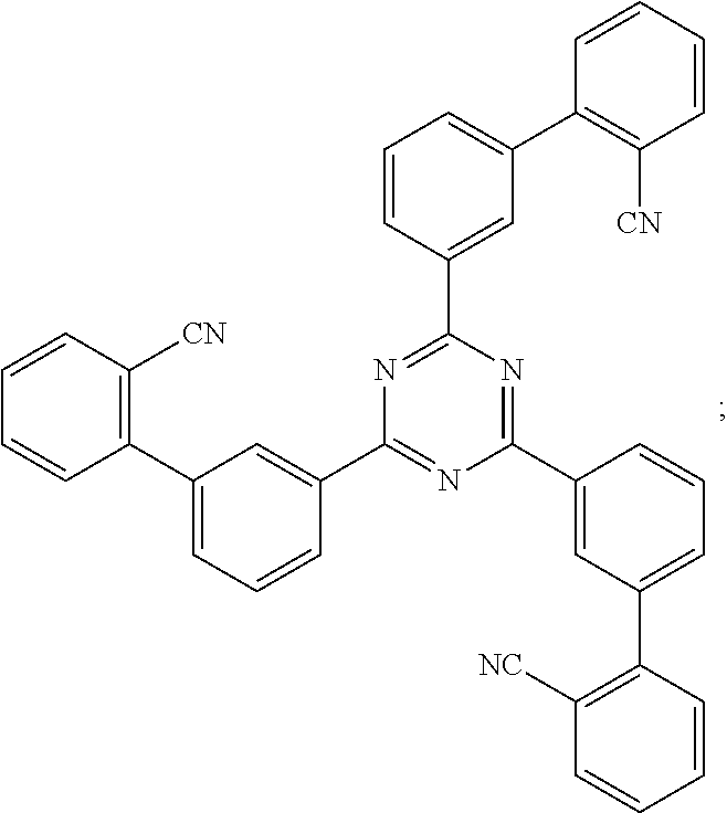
C1(C2=CC(C3=C([CN])C=CC=C3)=CC=C2)=NC(C2=CC(C3=C([NC])C=CC=C3)=CC=C2)=NC(C2=CC(C3=C([CN])C=CC=C3)=CC=C2)=N1
